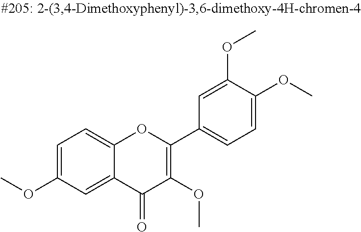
C1=C(OC)C=C2C(=C1)OC(C1=CC=C(OC)C(OC)=C1)=C(OC)C2=O
